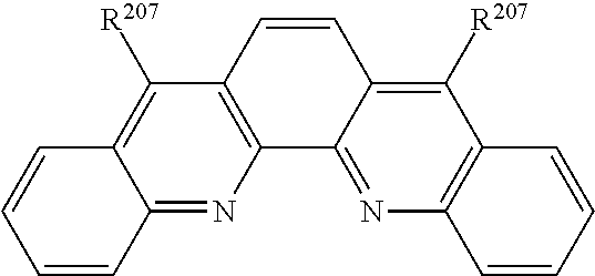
C12=NC3=C(C([R207])=C1C=CC=C2)C=CC1=C([R207])C2=C(N=C31)C=CC=C2
